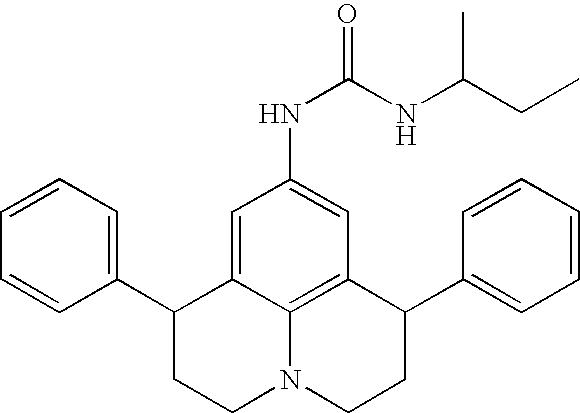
C1=CC=C(C2CCN3C4=C(C(C5=CC=CC=C5)CC3)C=C(NC(=O)NC(CC)C)C=C24)C=C1
